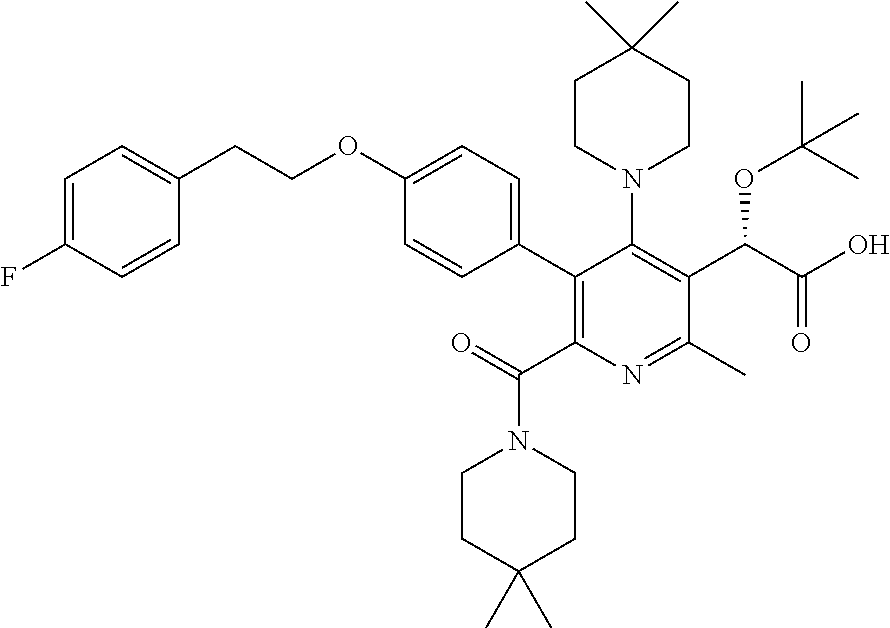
C1(C2=C(C(=O)N3CCC(C)(C)CC3)N=C(C)C(C(C(O)=O)OC(C)(C)C)=C2N2CCC(C)(C)CC2)=CC=C(OCCC2=CC=C(F)C=C2)C=C1
